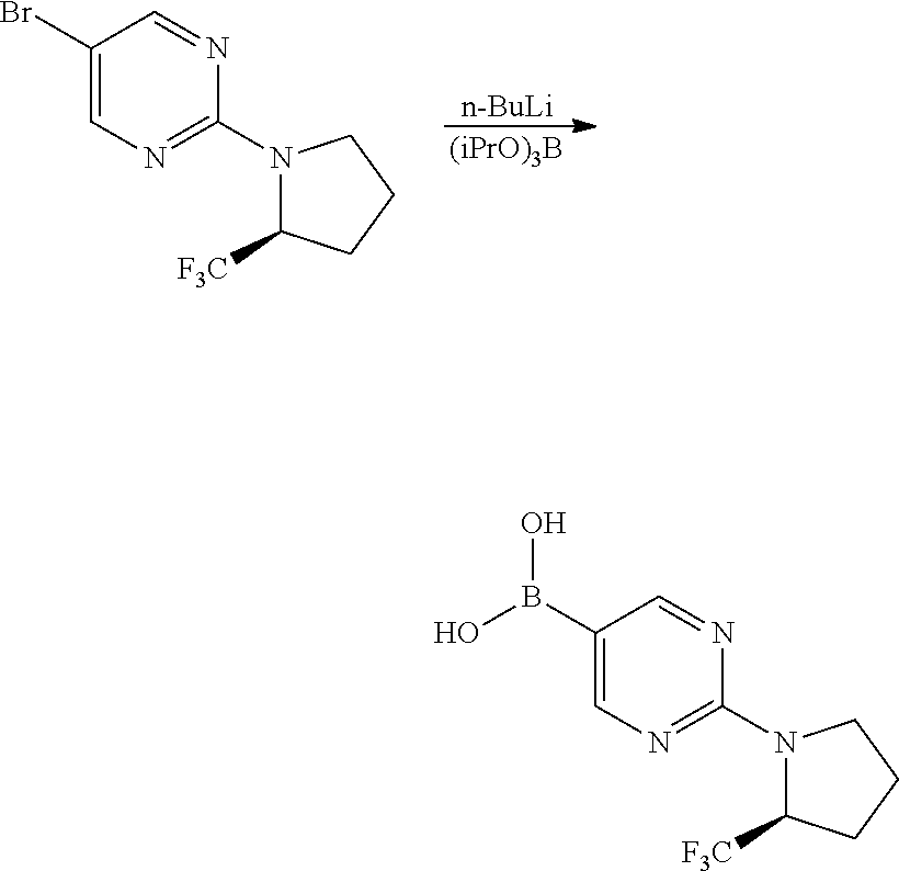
[n-BuLi].[(iPrO)3B].C1(Br)=CN=C(N2C([F3C])CCC2)N=C1.C1(B(O)O)=CN=C(N2C([F3C])CCC2)N=C1
